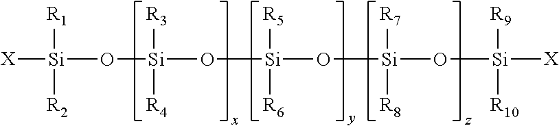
[Si]([X])(O[Si](O[Si](O[Si](O[Si]([X])([R9])[R10])([R7])[R8])([R5])[R6])([R3])[R4])([R1])[R2]
